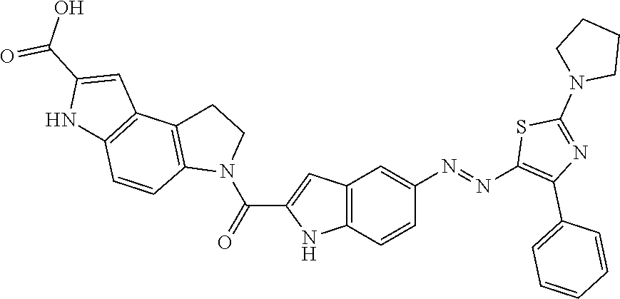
C1CN(C2=NC(C3=CC=CC=C3)=C(N=NC3=CC4=C(C=C3)NC(C(N3CCC5=C3C=CC3=C5C=C(C(O)=O)N3)=O)=C4)S2)CC1
